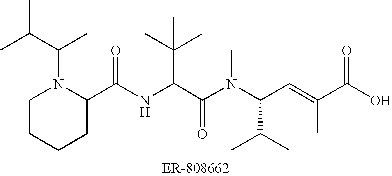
C1CCCC(C(NC(C(N(C(C=C(C)C(O)=O)C(C)C)C)=O)C(C)(C)C)=O)N1C(C)C(C)C
